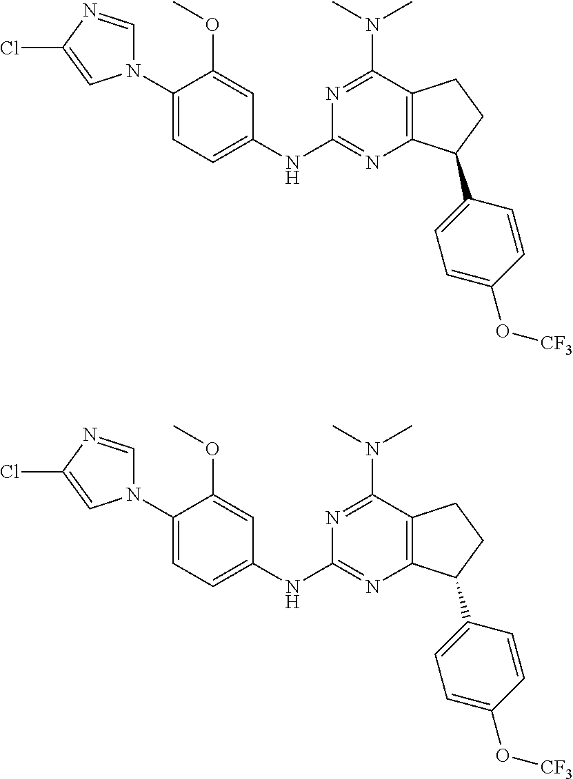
C1(N2C=NC(Cl)=C2)=CC=C(NC2=NC3=C(C(N(C)C)=N2)CCC3C2=CC=C(O[CF3])C=C2)C=C1OC.C1(N2C=NC(Cl)=C2)=CC=C(NC2=NC3=C(C(N(C)C)=N2)CCC3C2=CC=C(O[CF3])C=C2)C=C1OC
